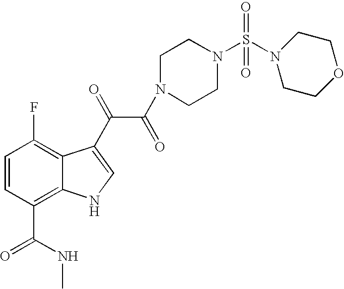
C1=CC(C(NC)=O)=C2C(=C1F)C(C(=O)C(=O)N1CCN(S(=O)(=O)N3CCOCC3)CC1)=CN2
